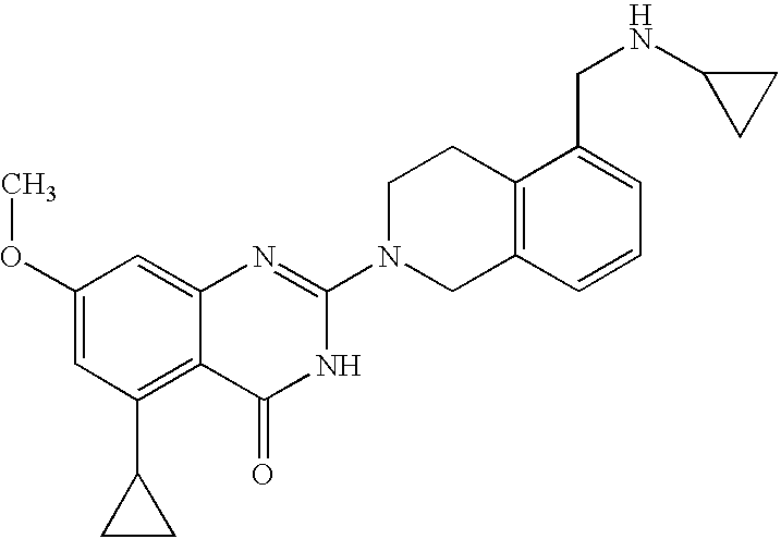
C1(OC)=CC(C2CC2)=C2C(=C1)N=C(N1CC3=C(CC1)C(CNC1CC1)=CC=C3)NC2=O
